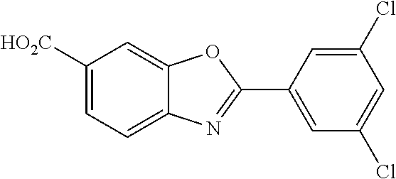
C1([HO2C])=CC=C2C(=C1)OC(C1=CC(Cl)=CC(Cl)=C1)=N2
